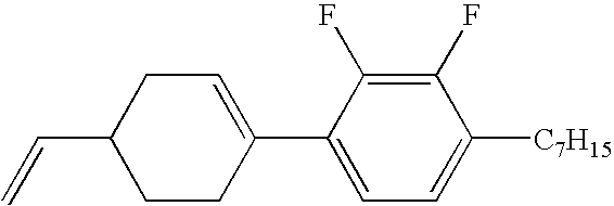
C1(F)=C(F)C(C2=CCC(C=C)CC2)=CC=C1[C7H15]
